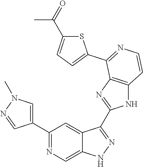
C1(C2=CN(C)N=C2)=NC=C2C(=C1)C(C1=NC3=C(N1)C=CN=C3C1=CC=C(C(=O)C)S1)=NN2
